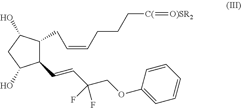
C1(C=CC(COC2=CC=CC=C2)(F)F)C(CC=CCCC[C(]=[O)SR2])C(O)CC1O
